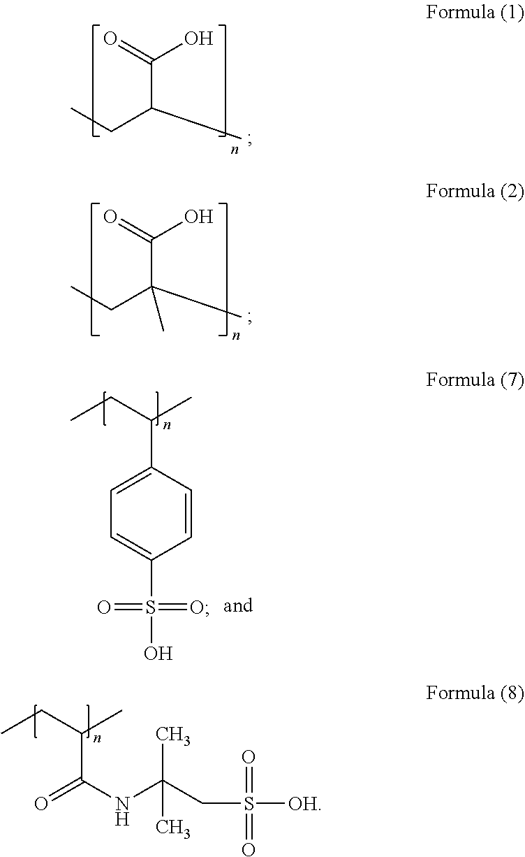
CCC(C)C(=O)O.CCC(C)(C(=O)O)C.CCC(C)C1=CC=C(S(O)(=O)=O)C=C1.CCC(C)C(=O)NC(CS([OH])(=O)=O)(C)C
